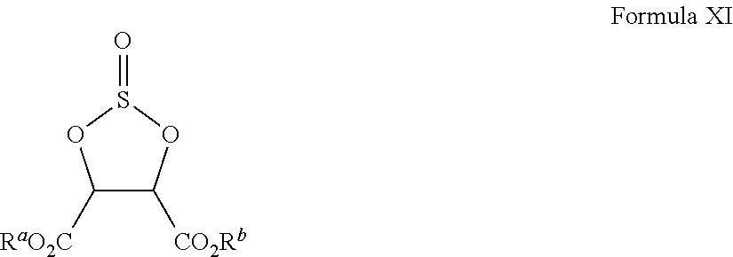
C1([RaO2C])C([CO2Rb])OS(=O)O1
